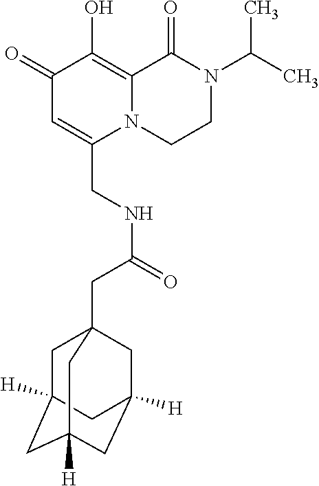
C1(=O)C=C(CNC(CC23CC4([H])CC([H])(CC([H])(C2)C4)C3)=O)N2C(=C1O)C(=O)N(C(C)C)CC2
